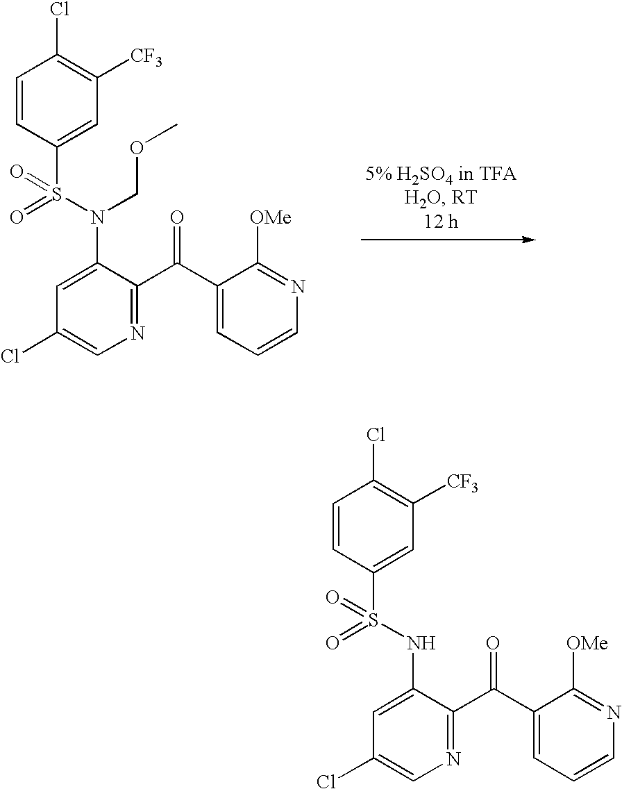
C1(Cl)=CN=C(C(C2=CC=CN=C2[OMe])=O)C(N(S(=O)(=O)C2=CC([CF3])=C(Cl)C=C2)COC)=C1.C1(Cl)=CN=C(C(C2=CC=CN=C2[OMe])=O)C(NS(=O)(=O)C2=CC([CF3])=C(Cl)C=C2)=C1
